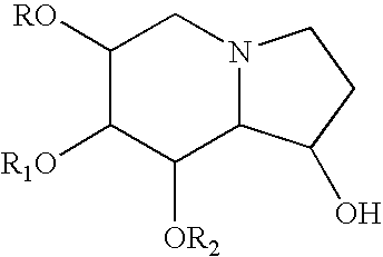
C1([RO])C([R1O])C([OR2])C2N(C1)CCC2O
